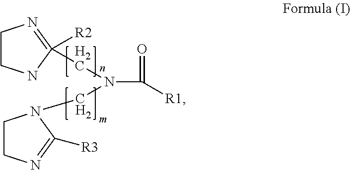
C1CNC([R2])(CN(CN2CCN=C2[R3])C([R1])=O)=N1
